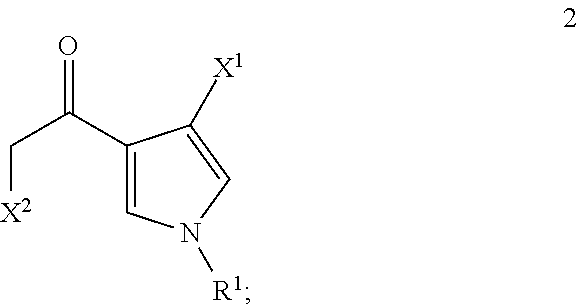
C1=C(C(=O)C[X2])C([X1])=CN1[R1]
